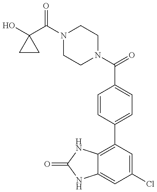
OC1(C(N2CCN(C(=O)C3=CC=C(C4=C5C(=CC(Cl)=C4)NC(=O)N5)C=C3)CC2)=O)CC1
